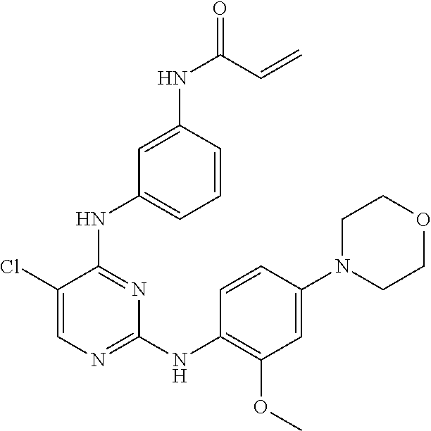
C1(Cl)=CN=C(NC2=C(OC)C=C(N3CCOCC3)C=C2)N=C1NC1=CC=CC(NC(=O)C=C)=C1
